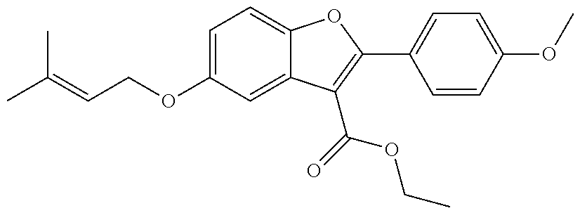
C(=CCOC1=CC=C2C(=C1)C(C(=O)OCC)=C(C1=CC=C(OC)C=C1)O2)(C)C
